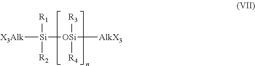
[X3Alk][Si]([R1])([R2])[OSi]([AlkX3])([R3])[R4]
